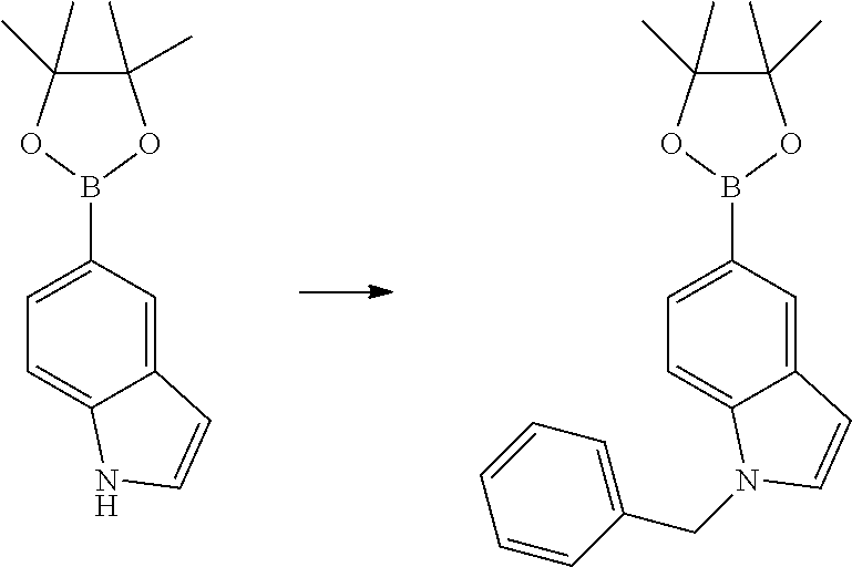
C12=CC(B3OC(C)(C)C(C)(C)O3)=CC=C1NC=C2.C12=CC(B3OC(C)(C)C(C)(C)O3)=CC=C1N(CC1=CC=CC=C1)C=C2
